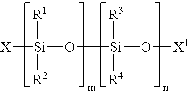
[X][Si](O[Si](O[X1])([R3])[R4])([R2])[R1]
